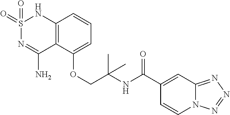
C12=C(C(OCC(NC(C3=CC4=NN=NN4C=C3)=O)(C)C)=CC=C1)C(N)=NS(=O)(=O)N2
